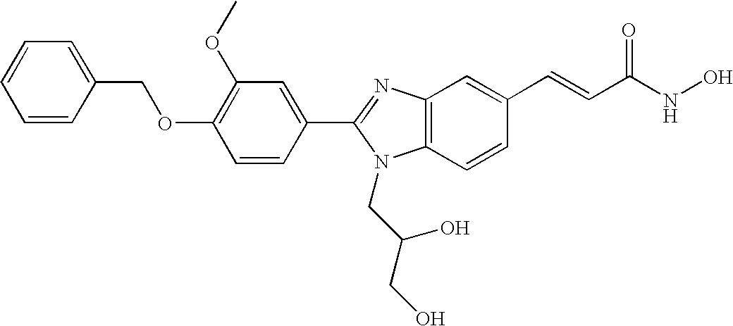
C1(OC)=C(OCC2=CC=CC=C2)C=CC(C2=NC3=C(C=CC(C=CC(NO)=O)=C3)N2CC(CO)O)=C1
